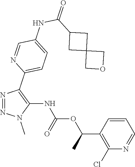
N1=NC(C2=CC=C(NC(C3CC4(COC4)C3)=O)C=N2)=C(NC(OC(C2=C(Cl)N=CC=C2)C)=O)N1C
